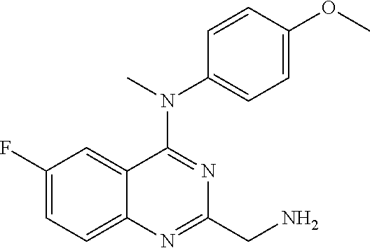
C12=CC=C(F)C=C1C(N(C)C1=CC=C(OC)C=C1)=NC(CN)=N2
